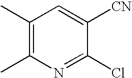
C1(C)=C(C)N=C(Cl)C([CN])=C1
